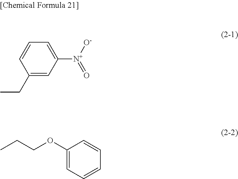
C1=CC(CC)=CC([N+]([O-])=O)=C1.C1(OCCC)=CC=CC=C1
